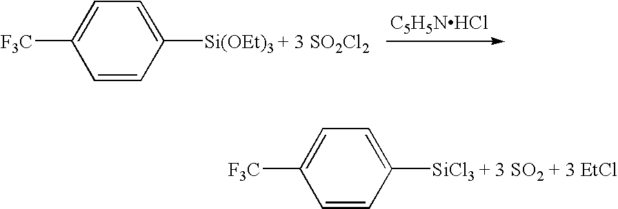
C1=CC([Si(OEt)3 + 3 SO2Cl2])=CC=C1[F3C].[C5H5NHCl].C1=CC([SiCl3 + 3 SO2 + 3 EtCl])=CC=C1[F3C]
